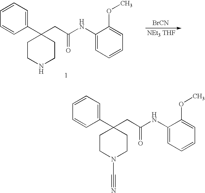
[BrCN].C1CNCCC1(CC(NC1=CC=CC=C1OC)=O)C1=CC=CC=C1.C1CN(C#N)CCC1(CC(NC1=CC=CC=C1OC)=O)C1=CC=CC=C1
